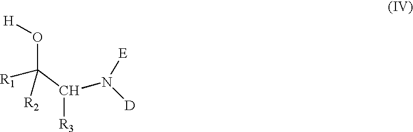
C([R3])(C([R1])(O[H])[R2])N([D])[E]
